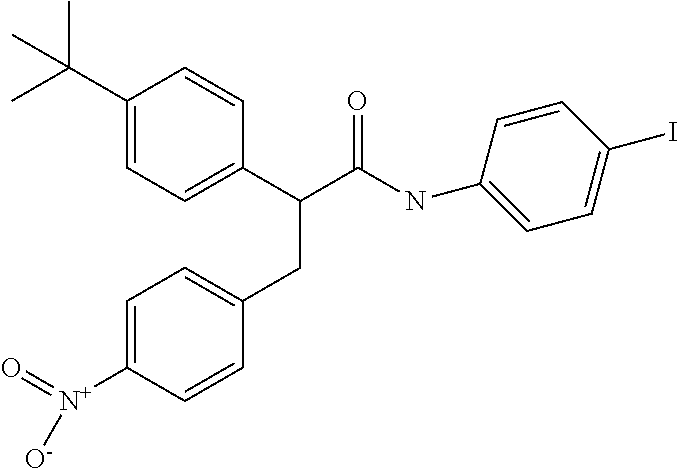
C1(C(C)(C)C)=CC=C(C(C(NC2=CC=C(I)C=C2)=O)CC2=CC=C([N+]([O-])=O)C=C2)C=C1
